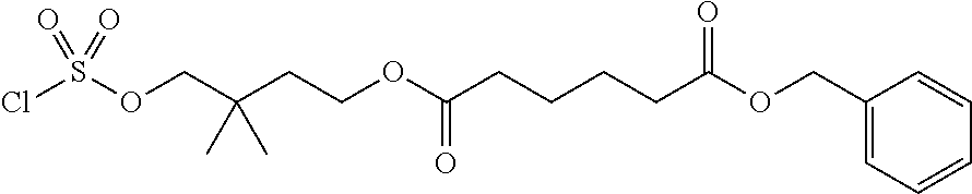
O(C(CCCCC(OCC1=CC=CC=C1)=O)=O)CCC(COS(=O)(=O)Cl)(C)C
